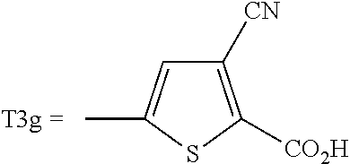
C1([CN])=C([CO2H])SC(C)=C1
